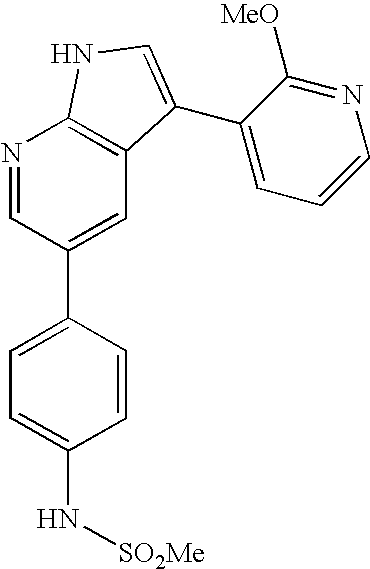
C1=CC(C2=CC3=C(N=C2)NC=C3C2=CC=CN=C2[MeO])=CC=C1N[SO2Me]
